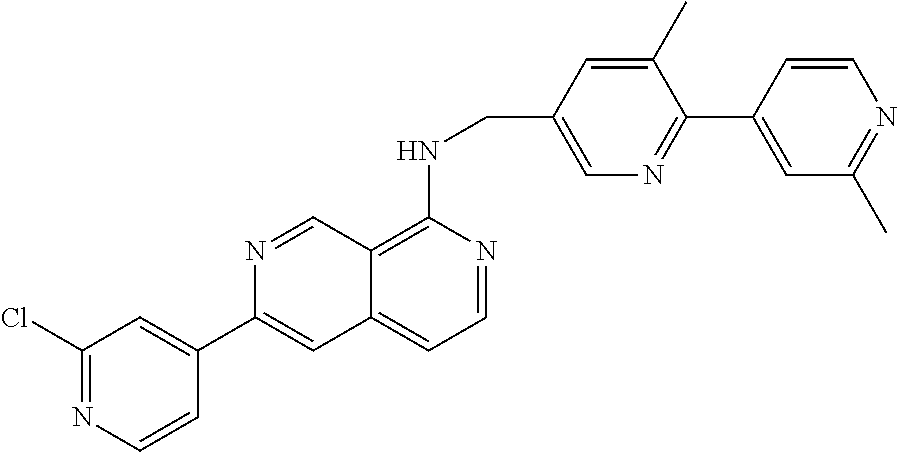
C1=C(C2=CC3=CC=NC(NCC4=CN=C(C5=CC(C)=NC=C5)C(C)=C4)=C3C=N2)C=CN=C1Cl
